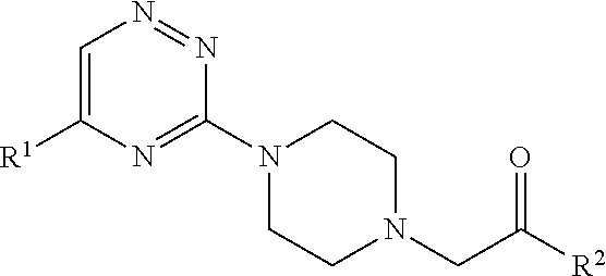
C1=C([R1])N=C(N2CCN(CC([R2])=O)CC2)N=N1
